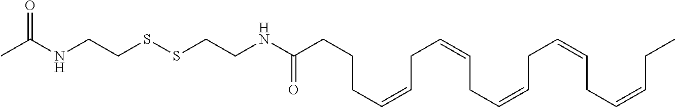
C(=O)(CCCC=CCC=CCC=CCC=CCC=CCC)NCCSSCCNC(C)=O
